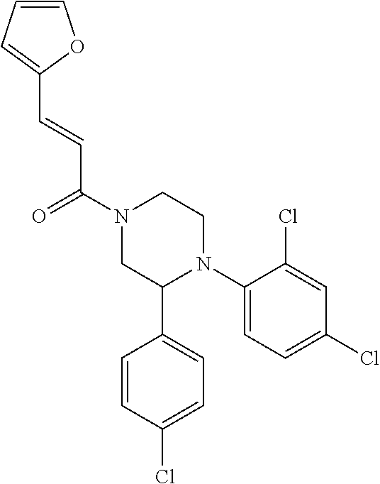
C(=CC(N1CC(C2=CC=C(Cl)C=C2)N(C2=CC=C(Cl)C=C2Cl)CC1)=O)C1=CC=CO1
